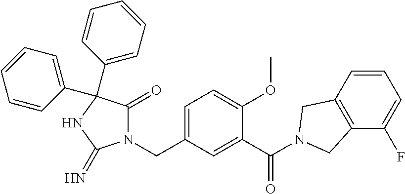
N1(CC2=CC=C(OC)C(C(=O)N3CC4=C(C(F)=CC=C4)C3)=C2)C(=O)C(C2=CC=CC=C2)(C2=CC=CC=C2)NC1=N
